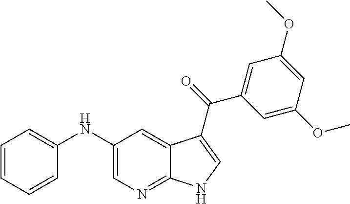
C1(NC2=CC=CC=C2)=CN=C2C(=C1)C(C(C1=CC(OC)=CC(OC)=C1)=O)=CN2
